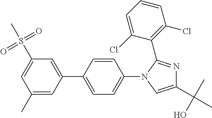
C1(C)=CC(C2=CC=C(N3C=C(C(C)(O)C)N=C3C3=C(Cl)C=CC=C3Cl)C=C2)=CC(S(=O)(=O)C)=C1
